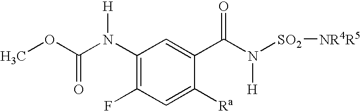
C1(N(C(OC)=O)[H])=C(F)C=C([Ra])C(C(N([SO2][NR4R5])[H])=O)=C1
